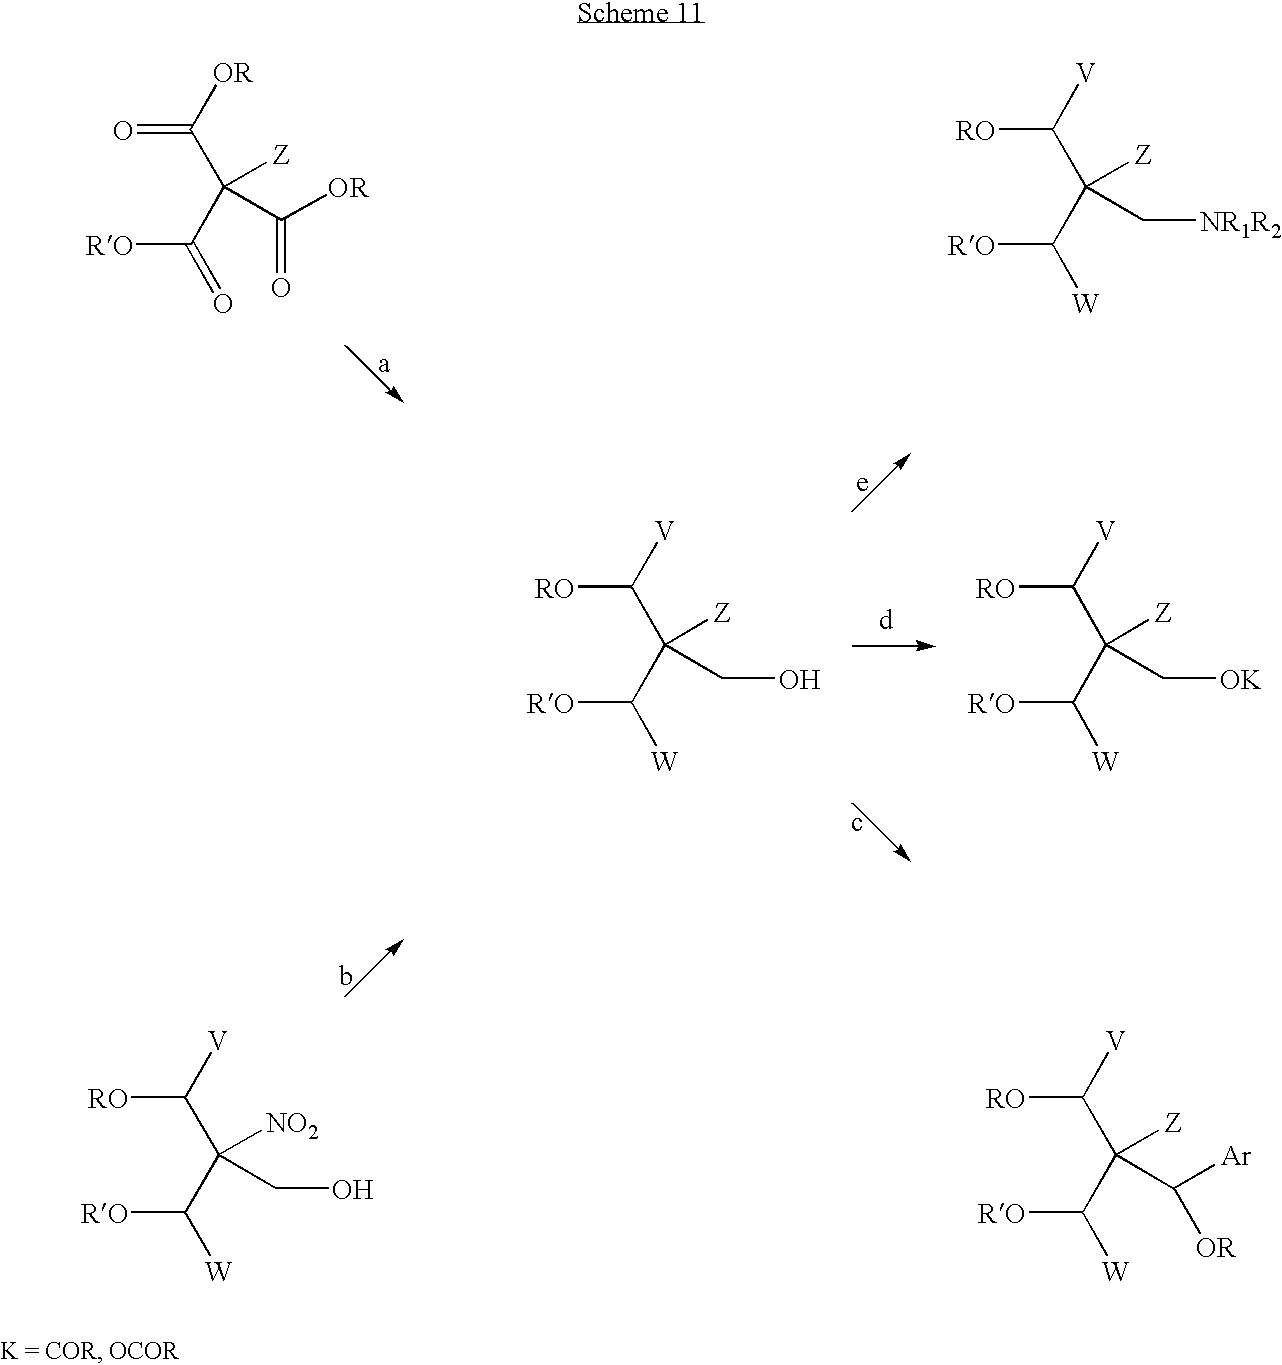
O=C(C([Z])(C([RO])=O)C([OR])=O)[OR].[RO]C(C([Z])(C([RO])[W])C[NR1R2])[V].[RO]C(C([Z])(C([RO])[W])CO)[V].[RO]C(C([Z])(C([RO])[W])C[OK])[V].[RO]C(C([NO2])(C([RO])[W])CO)[V].[RO]C(C([Z])(C([RO])[W])C([Ar])[OR])[V]
